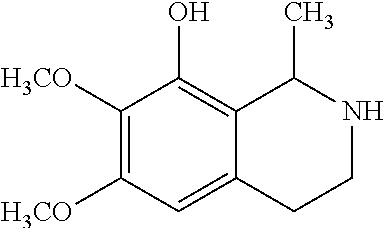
C1([H3CO])=C([H3CO])C=C2C(=C1O)C(C)NCC2
